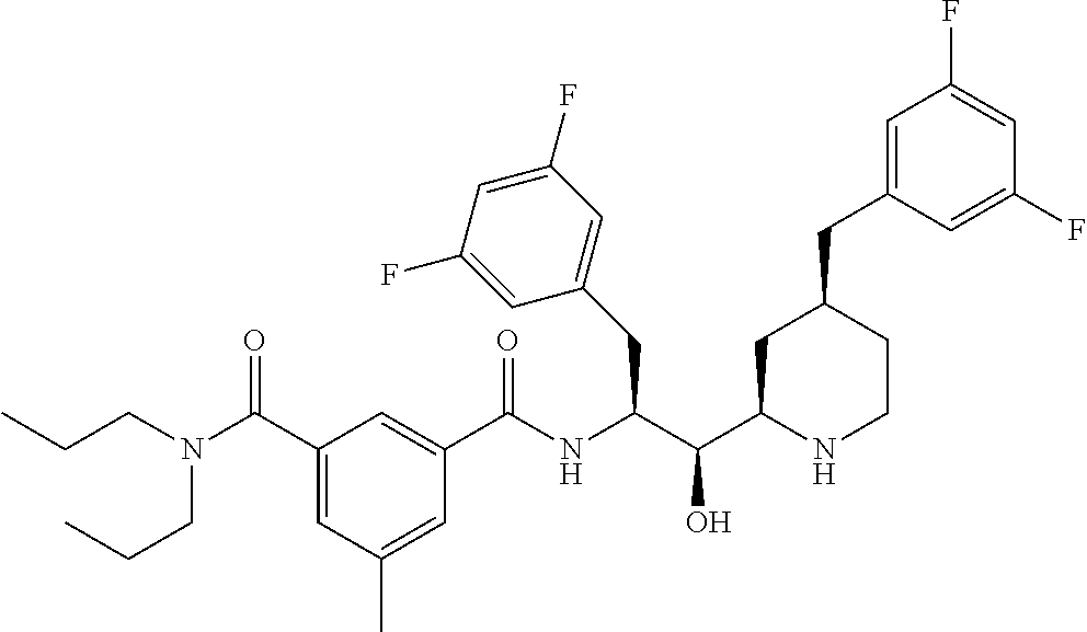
C1(CC(C(C2CC(CC3=CC(F)=CC(F)=C3)CCN2)O)NC(C2=CC(C(N(CCC)CCC)=O)=CC(C)=C2)=O)=CC(F)=CC(F)=C1
